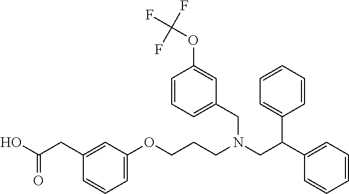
C(C1=CC(OCCCN(CC(C2=CC=CC=C2)C2=CC=CC=C2)CC2=CC=CC(OC(F)(F)F)=C2)=CC=C1)C(=O)O
